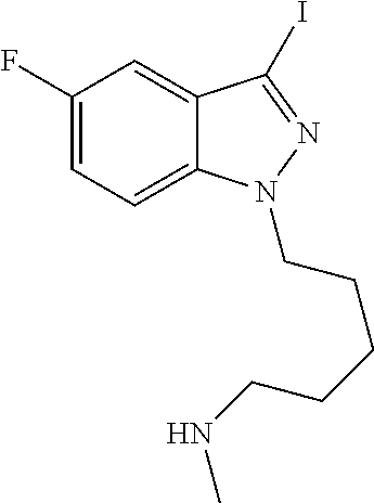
C1(F)=CC=C2C(=C1)C(I)=NN2CCCCCNC
